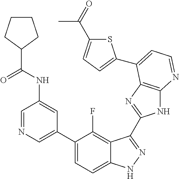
C1=NC=C(C2=CC=C3C(=C2F)C(C2=NC4=C(N2)N=CC=C4C2=CC=C(C(=O)C)S2)=NN3)C=C1NC(C1CCCC1)=O
